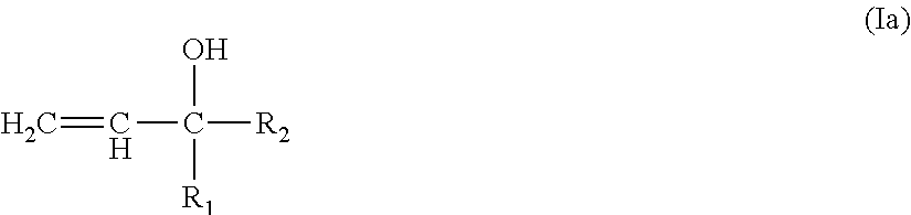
C=CC([R2])(O)[R1]
